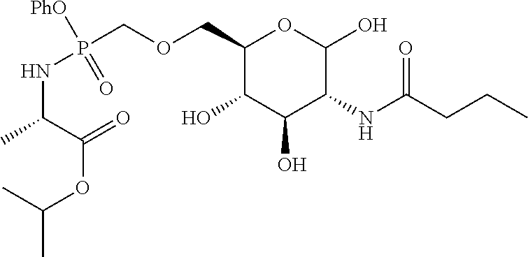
C1(COCP(NC(C)C(=O)OC(C)C)([PhO])=O)C(O)C(O)C(NC(CCC)=O)C(O)O1
